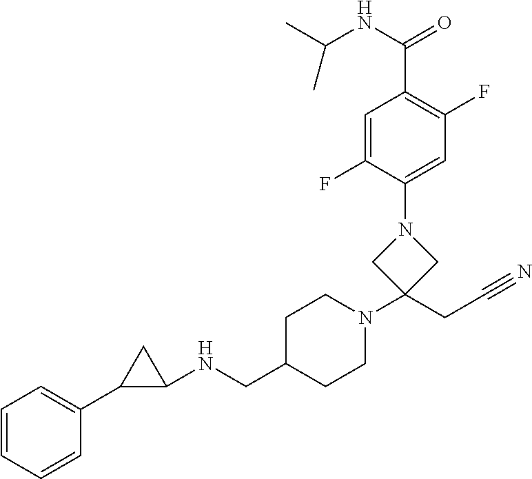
C1=CC=CC(C2C(NCC3CCN(C4(CC#N)CN(C5=CC(F)=C(C(NC(C)C)=O)C=C5F)C4)CC3)C2)=C1
